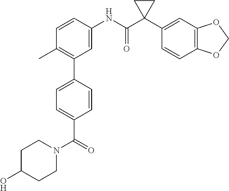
C1C(O)CCN(C(=O)C2=CC=C(C3=C(C)C=CC(NC(C4(C5=CC6=C(C=C5)OCO6)CC4)=O)=C3)C=C2)C1
